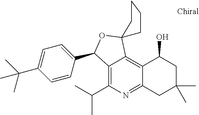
C1=C(C(C)(C)C)C=CC(C2C3=C(C(C)C)N=C4C(=C3C3(O2)CCCC3)C(O)CC(C)(C)C4)=C1
